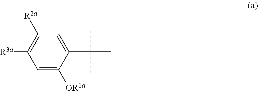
C1=C([OR1a])C(C(C)(C)C)=CC([R2a])=C1[R3a]
